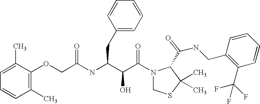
N(C(C(C(N1CSC(C)(C)C1C(NCC1=C(C(F)(F)F)C=CC=C1)=O)=O)O)CC1=CC=CC=C1)C(=O)COC1=C(C)C=CC=C1C
